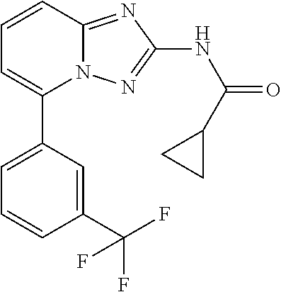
C1=C(C2=CC=CC3=NC(NC(=O)C4CC4)=NN23)C=C(C(F)(F)F)C=C1
